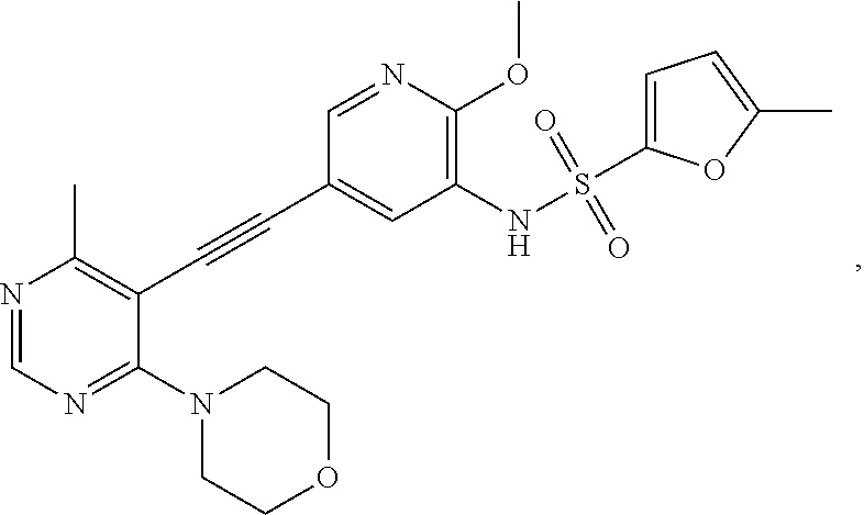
N1=CN=C(N2CCOCC2)C(C#CC2=CC(NS(=O)(=O)C3=CC=C(C)O3)=C(OC)N=C2)=C1C
